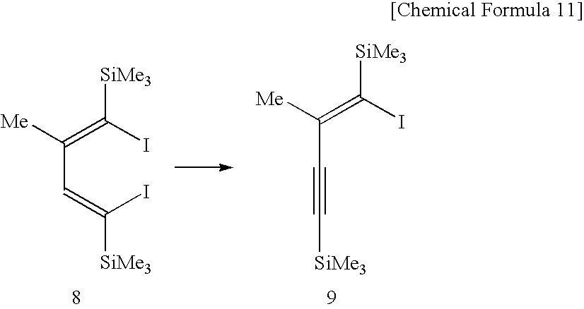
C(C=C(I)[SiMe3])(=C(I)[SiMe3])[Me].C(C#C[SiMe3])(=C(I)[SiMe3])[Me]
